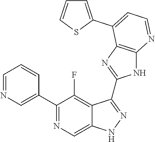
C1=NC=C(C2=NC=C3C(=C2F)C(C2=NC4=C(N2)N=CC=C4C2=CC=CS2)=NN3)C=C1
